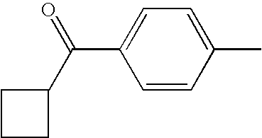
C1=CC(C)=CC=C1C(C1CCC1)=O
